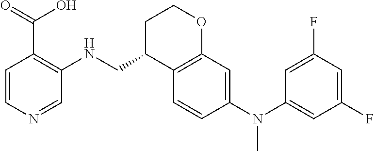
C1=CN=CC(NCC2C3=C(OCC2)C=C(N(C2=CC(F)=CC(F)=C2)C)C=C3)=C1C(=O)O
